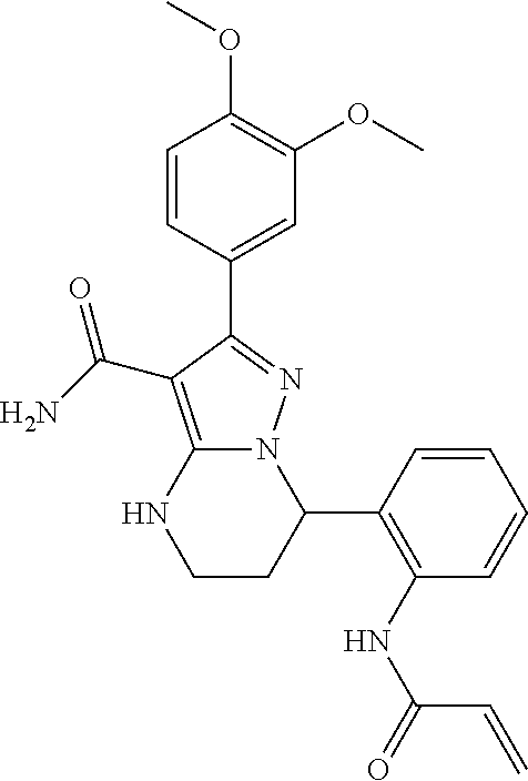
C1=CC(C2=NN3C(=C2C(=O)N)NCCC3C2=C(NC(=O)C=C)C=CC=C2)=CC(OC)=C1OC
